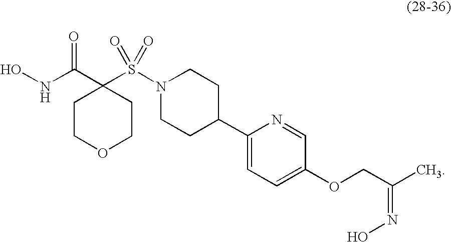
ONC(C1(S(N2CCC(C3=CC=C(OCC(C)=NO)C=N3)CC2)(=O)=O)CCOCC1)=O
